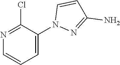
N1=C(N)C=CN1C1=CC=CN=C1Cl
